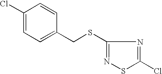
C1(SCC2=CC=C(Cl)C=C2)=NSC(Cl)=N1
